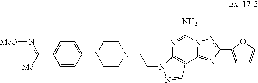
C1=C(C(=N[MeO])[Me])C=CC(N2CCN(CCN3C4=C(C5=NC(C6=CC=CO6)=NN5C(N)=N4)C=N3)CC2)=C1
